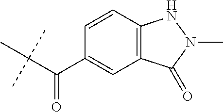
C(C(C1=CC2=C(C=C1)NN(C)C2=O)=O)(C)(C)C
